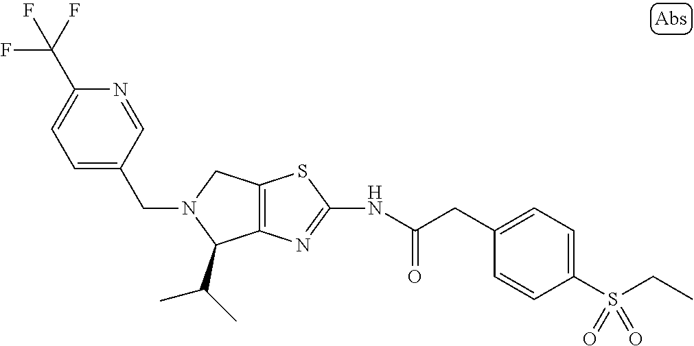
C12=C(N=C(NC(CC3=CC=C(S(CC)(=O)=O)C=C3)=O)S1)C(C(C)C)N(CC1=CC=C(C(F)(F)F)N=C1)C2
